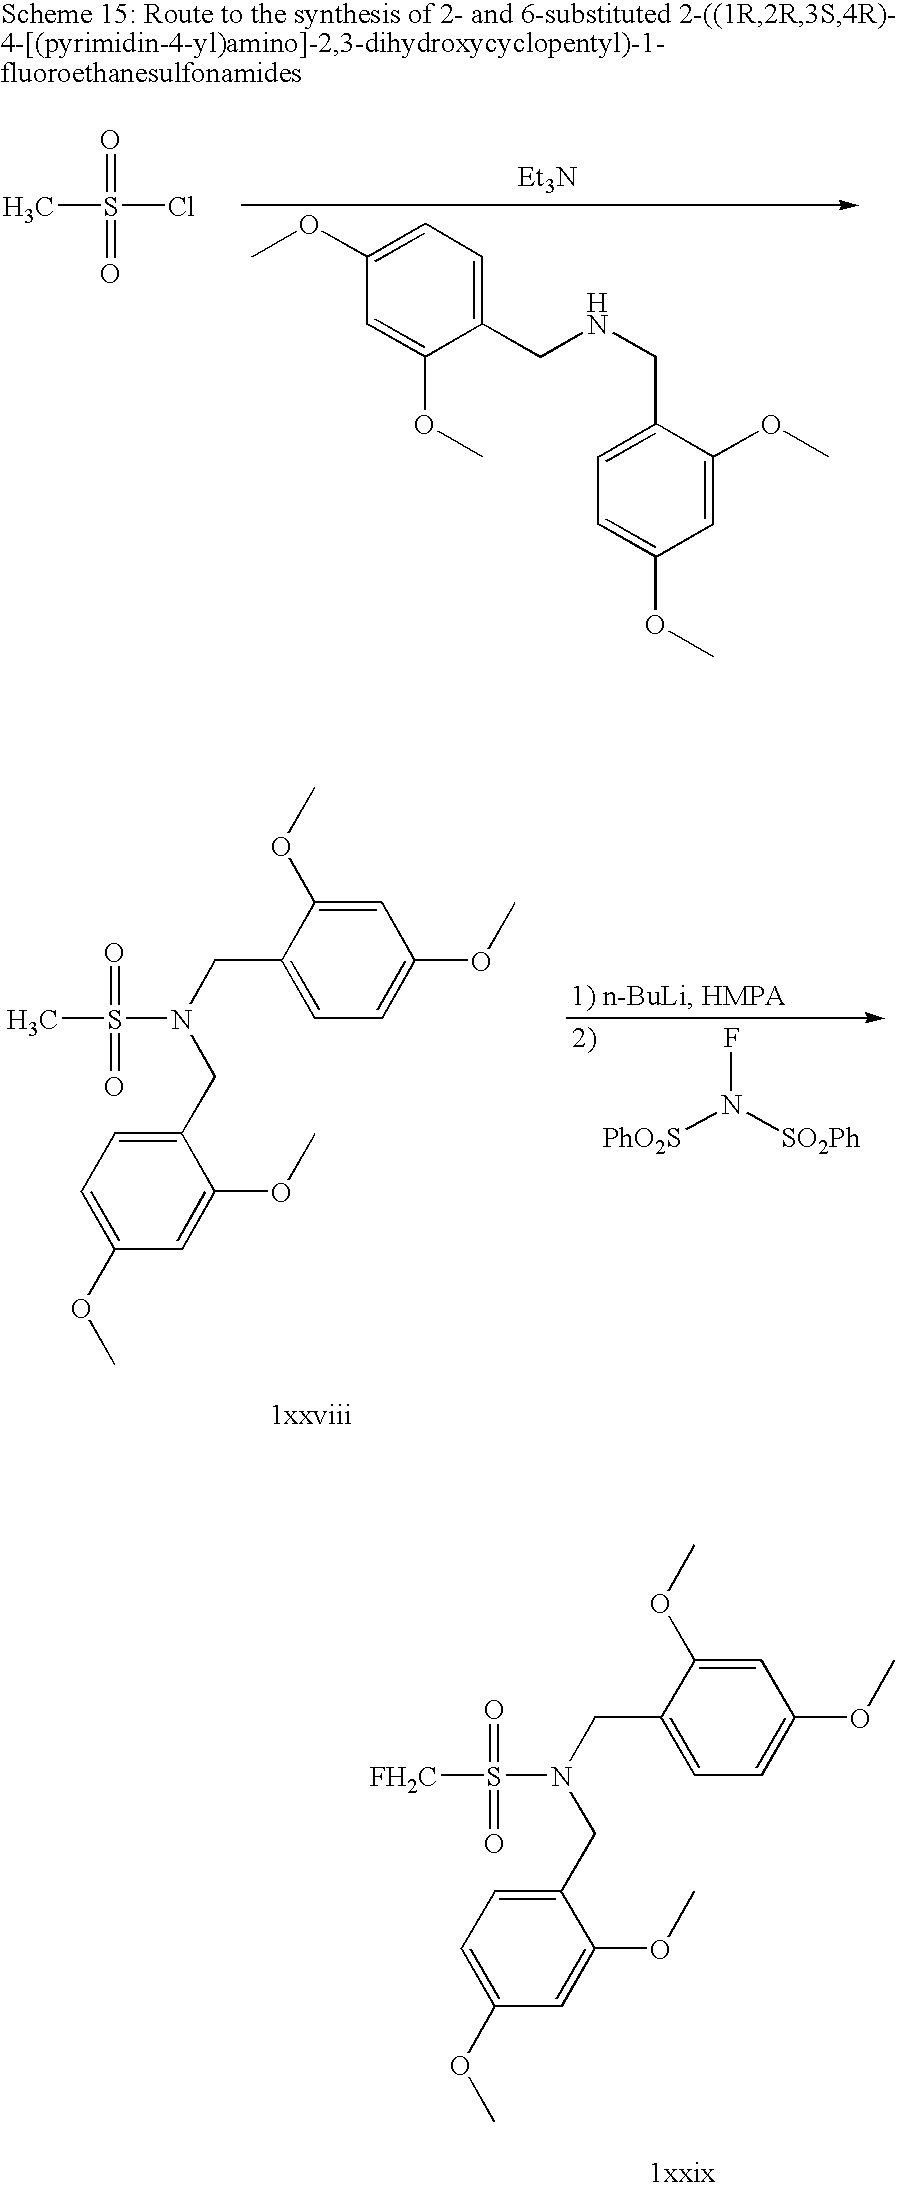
CS(=O)(=O)Cl.[Et3N].COC1=CC=C(CNCC2=CC=C(OC)C=C2OC)C(OC)=C1.CS(=O)(=O)N(CC1=CC=C(OC)C=C1OC)CC1=CC=C(OC)C=C1OC.[PhO2S]N([SO2Ph])F.[FH2C]S(=O)(=O)N(CC1=CC=C(OC)C=C1OC)CC1=CC=C(OC)C=C1OC
